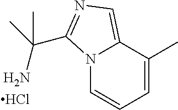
N12C=CC=C(C)C1=CN=C2C(N)(C)C.Cl
